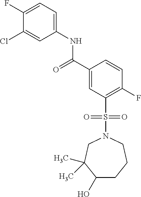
C1(F)=CC=C(NC(C2=CC(S(=O)(=O)N3CC(C)(C)C(O)CCC3)=C(F)C=C2)=O)C=C1Cl
